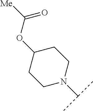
C1(OC(=O)[Me])CCN(C(C)C)CC1
